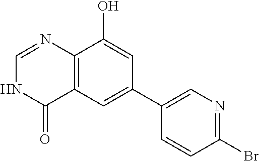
C12=C(C=C(C3=CN=C(Br)C=C3)C=C1O)C(=O)NC=N2
